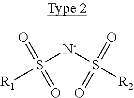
[R1]S(=O)(=O)[N-]S([R2])(=O)=O
